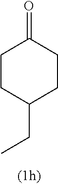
C1CC(CC)CCC1=O
